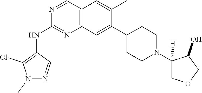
N1(C)N=CC(NC2=NC3=C(C=N2)C=C(C)C(C2CCN(C4([H])COCC4O)CC2)=C3)=C1Cl
